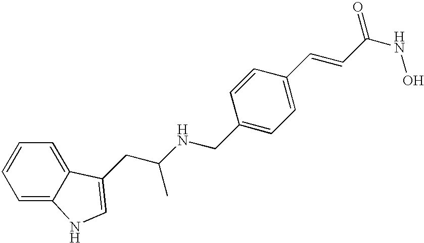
C(C1=CC=C(C=CC(NO)=O)C=C1)NC(CC1=CNC2=CC=CC=C21)C
